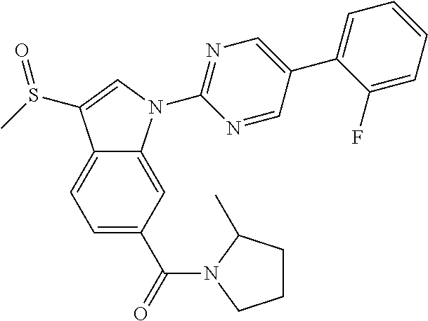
C12=CC=C(C(=O)N3C(C)CCC3)C=C1N(C1=NC=C(C3=CC=CC=C3F)C=N1)C=C2S(C)=O
